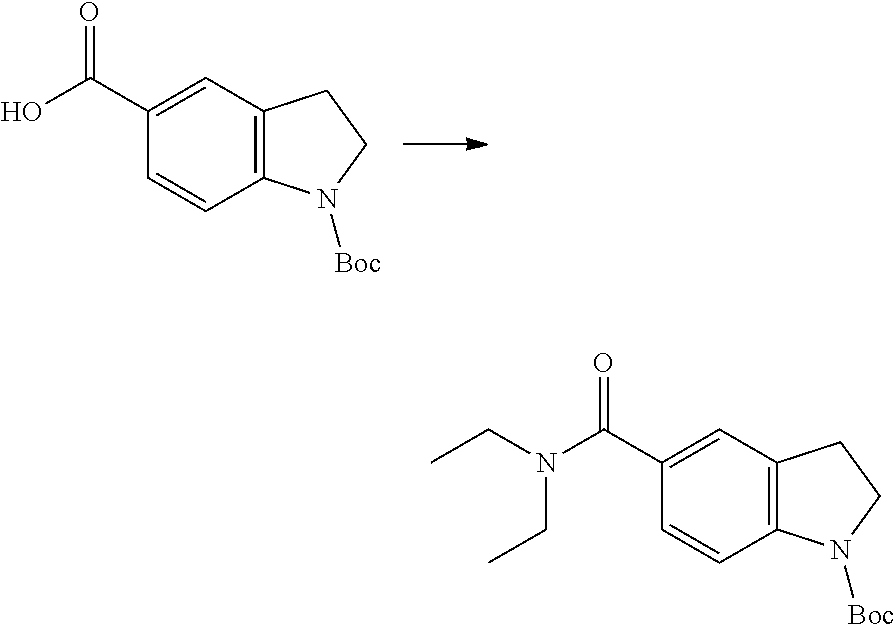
N1([Boc])C2=C(C=C(C(O)=O)C=C2)CC1.N1([Boc])C2=C(C=C(C(N(CC)CC)=O)C=C2)CC1
